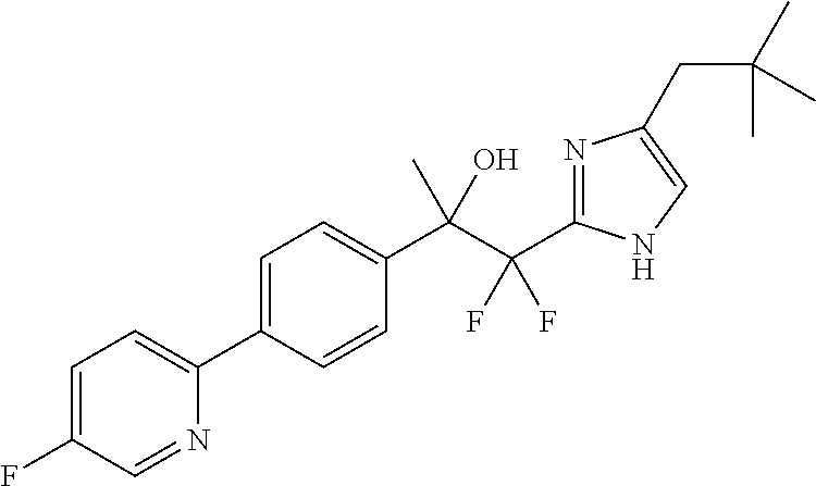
C1=C(F)C=NC(C2=CC=C(C(C(C3=NC(CC(C)(C)C)=CN3)(F)F)(C)O)C=C2)=C1
